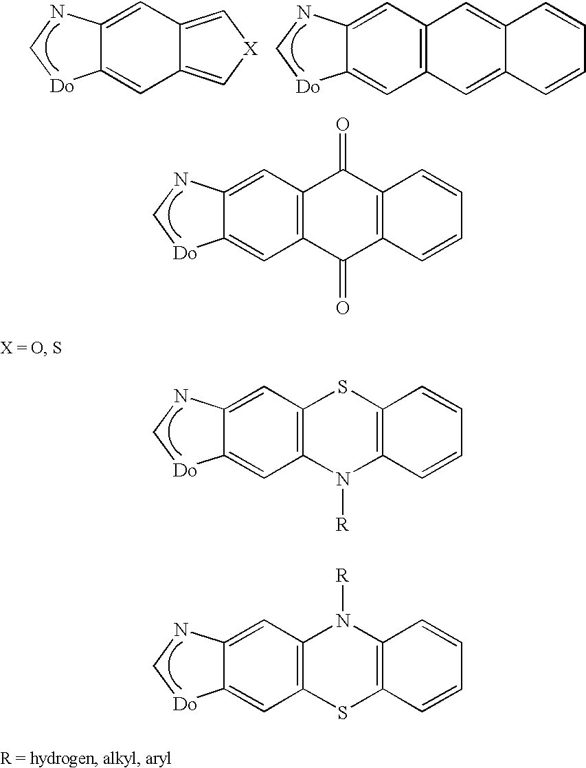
C12=CC3=C(C=C1NC[Do]2)C(=O)C1=C(C3=O)C=CC=C1.C12=CC3=C(C=C1NC[Do]2)SC1=C(N3[R])C=CC=C1.C12=CC3=C(C=C1NC[Do]2)N([R])C1=C(S3)C=CC=C1.C12=CC3=C[X]C=C3C=C1NC[Do]2.C12=CC3=C(C=C1NC[Do]2)C=C1C(=C3)C=CC=C1
